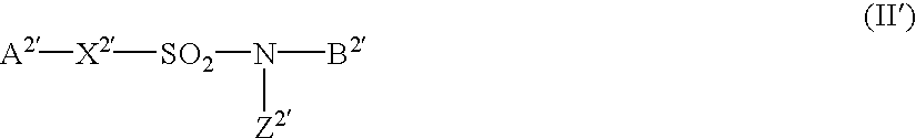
[A2][X2][SO2]N([B2])[Z2]
